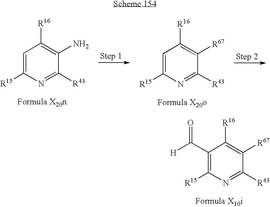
C1(C([H])=O)=C([R15])N=C([R43])C([R67])=C1[R16].C1=C([R15])N=C([R43])C(N)=C1[R16].C1=C([R15])N=C([R43])C([R67])=C1[R16]
